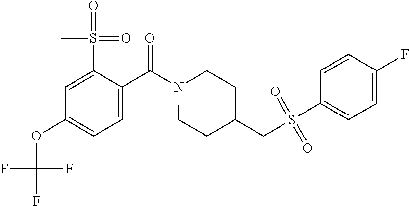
C1=C(S(=O)(=O)C)C(C(N2CCC(CS(C3=CC=C(F)C=C3)(=O)=O)CC2)=O)=CC=C1OC(F)(F)F
